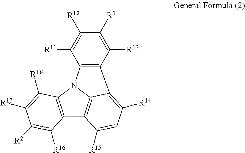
C12=C(N3C4=C1C([R15])=CC([R14])=C4C1=C3C([R11])=C([R12])C([R1])=C1[R13])C([R18])=C([R17])C([R2])=C2[R16]
